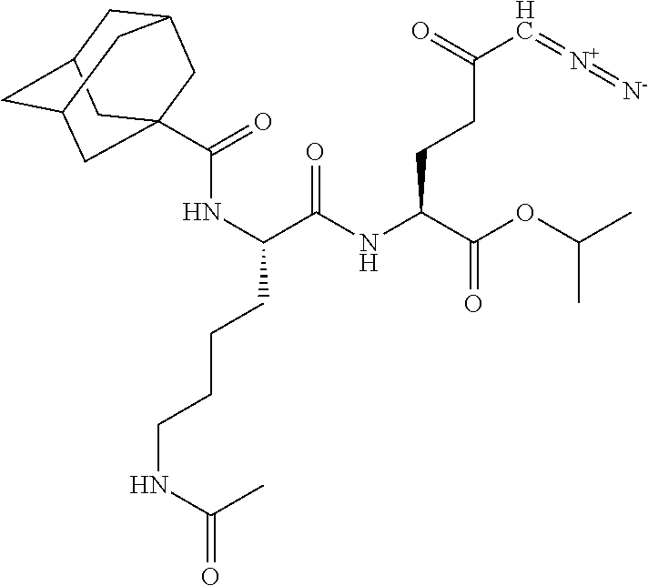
C(NC(C)=O)CCCC(NC(=O)C12CC3CC(CC(C1)C3)C2)C(=O)NC(C(OC(C)C)=O)CCC(C=[N+]=[N-])=O
